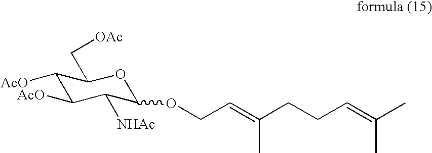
C1([AcO])C([AcO])C([NHAc])C(OCC=C(CCC=C(C)C)C)OC1C[OAc]
